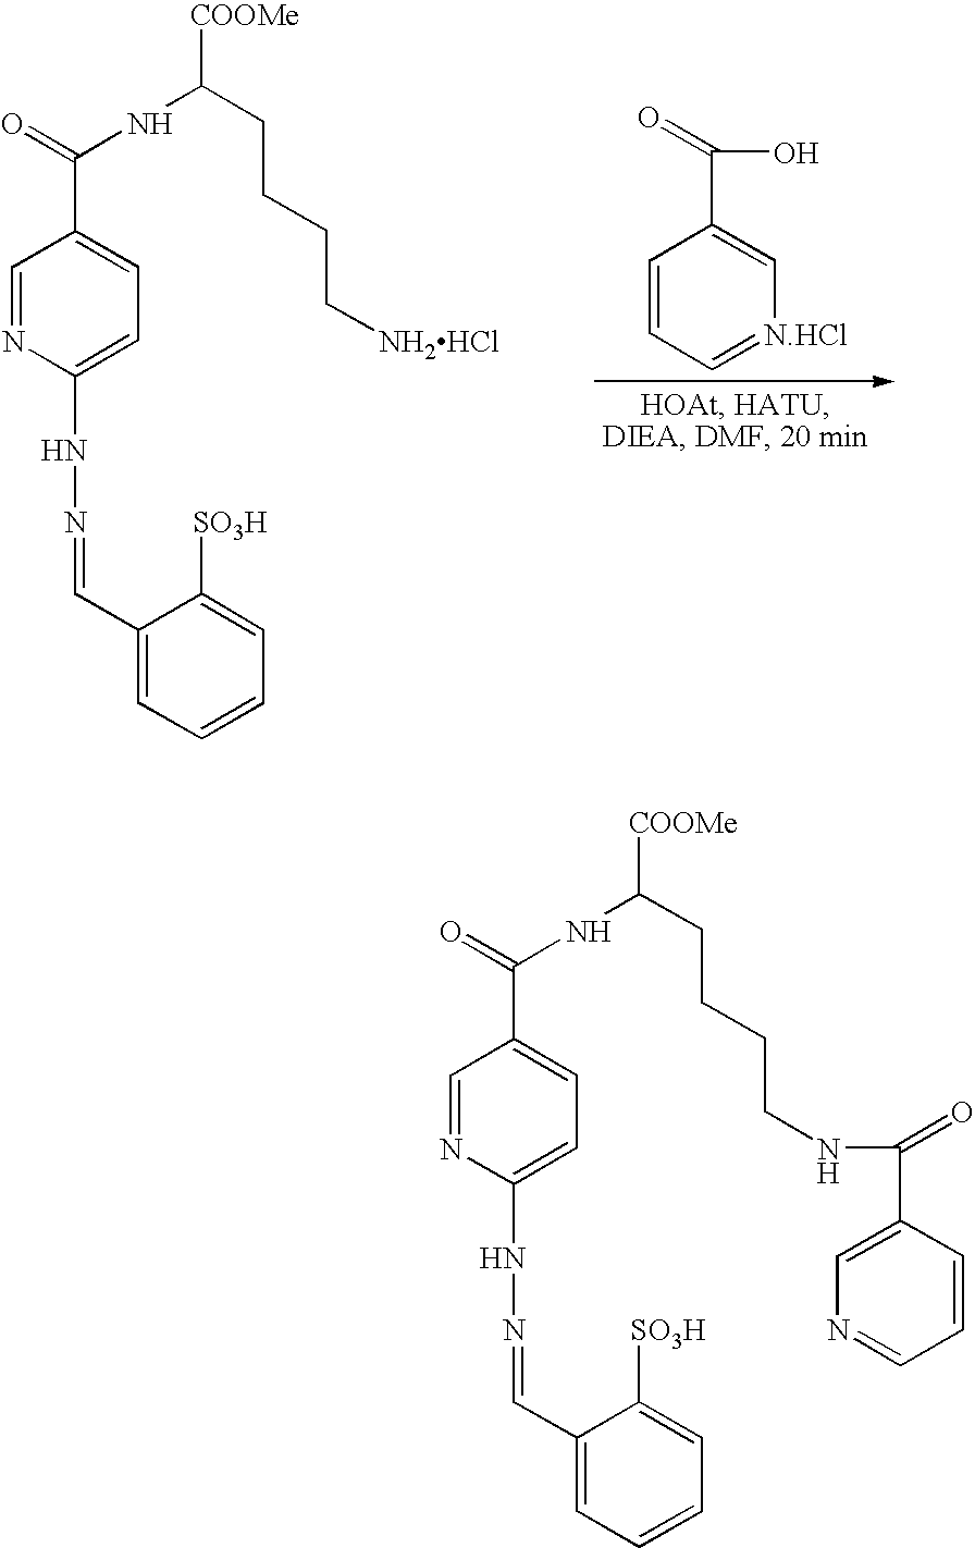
C1=CC=[N.HCl]C=C1C(=O)O.C1(C=NNC2=CC=C(C(=O)NC(CCCC[NH2HCl])[COOMe])C=N2)=CC=CC=C1[SO3H].C1(C=NNC2=CC=C(C(=O)NC(CCCCNC(C3=CN=CC=C3)=O)[COOMe])C=N2)=CC=CC=C1[SO3H]
